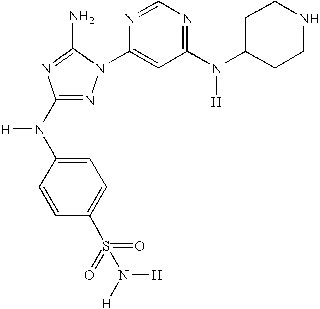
N1=C(N(C2=CC=C(S(=O)(=O)N([H])[H])C=C2)[H])N=C(N)N1C1=CC(N(C2CCNCC2)[H])=NC=N1
